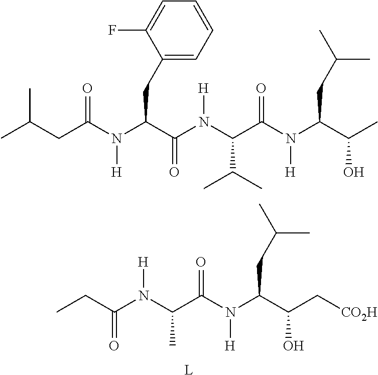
CC(CC(N(C(C(N(C(C(N(C(C(O)C)CC(C)C)[H])=O)C(C)C)[H])=O)CC1=CC=CC=C1F)[H])=O)C.C(C(N(C(C(N(C(C(C[CO2H])O)CC(C)C)[H])=O)C)[H])=O)C.[L]
